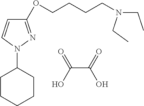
OC(=O)C(O)=O.C1CCCCC1N1N=C(OCCCCN(CC)CC)C=C1
